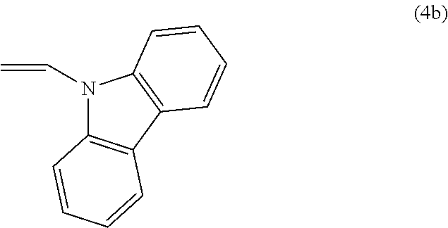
C=CN1C2=C(C3=C1C=CC=C3)C=CC=C2
